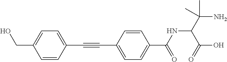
C1=CC(C#CC2=CC=C(C(=O)NC(C(=O)O)C(N)(C)C)C=C2)=CC=C1CO
